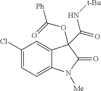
C1(Cl)=CC=C2C(=C1)C(C(=O)N[t-Bu])(OC([Ph])=O)C(=O)N2[Me]
